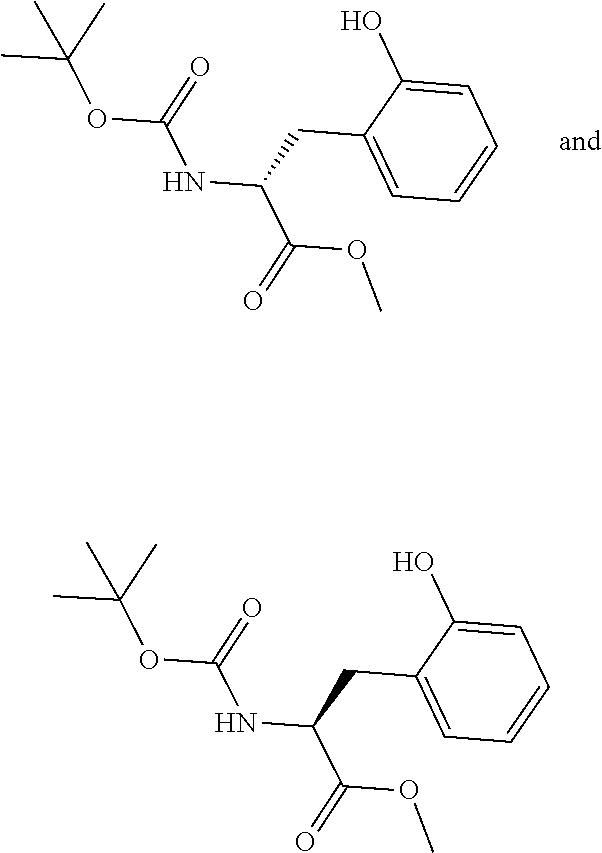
CC(OC(NC(C(OC)=O)CC1=CC=CC=C1O)=O)(C)C.CC(OC(NC(C(OC)=O)CC1=CC=CC=C1O)=O)(C)C
